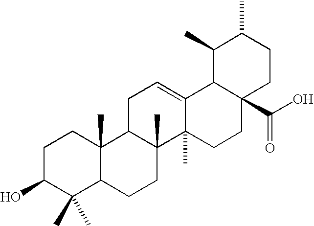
C1C(O)C(C)(C)C2C(C)(C1)C1C(C)(CC2)C2(C)C(=CC1)C1C(C(O)=O)(CC2)CCC(C)C1C
